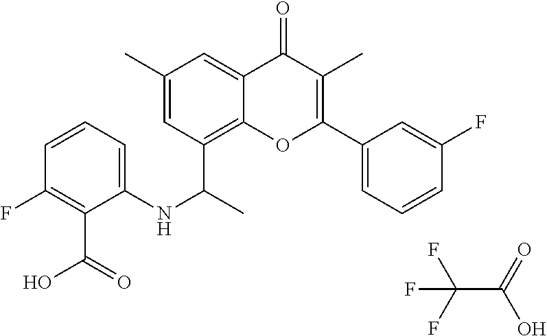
C12=C(C(C)NC3=CC=CC(F)=C3C(=O)O)C=C(C)C=C1C(=O)C(C)=C(C1=CC=CC(F)=C1)O2.FC(F)(F)C(=O)O
